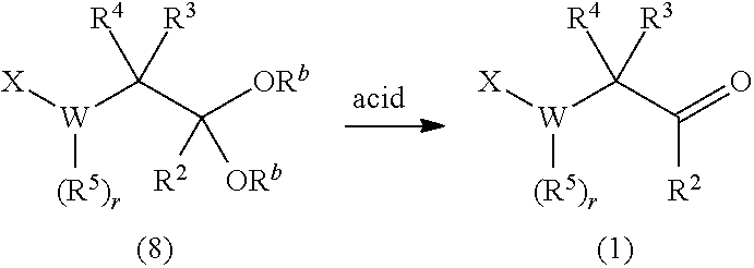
[W](C(C([ORb])([R2])[ORb])([R4])[R3])([X])[(R5)r].[W](C(C(=O)[R2])([R4])[R3])([X])[(R5)r]
